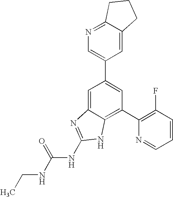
CCNC(NC1=NC2=CC(C3=CN=C4C(=C3)CCC4)=CC(C3=C(F)C=CC=N3)=C2N1)=O
